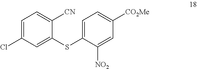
C1=C(SC2=CC(Cl)=CC=C2[CN])C([NO2])=CC([CO2Me])=C1
